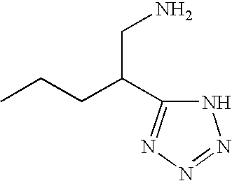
N1N=NN=C1C(CN)CCC
